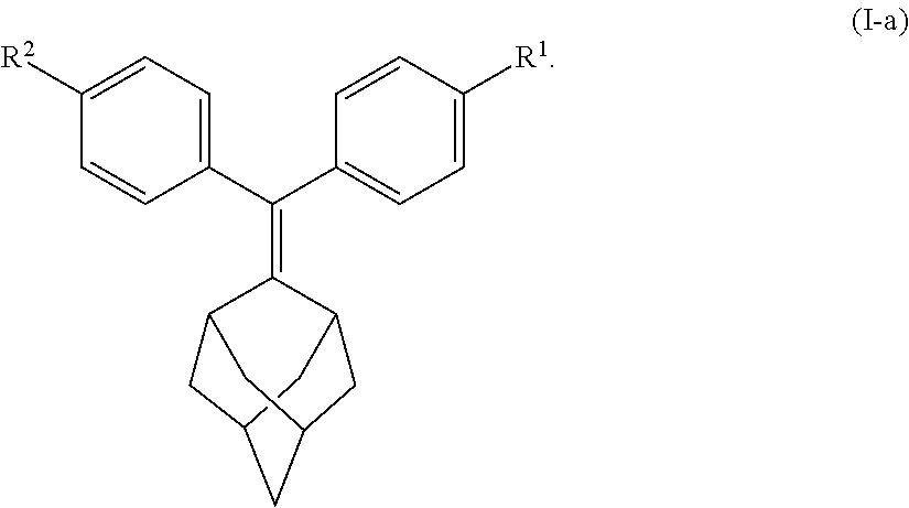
C1(C(C2=CC=C([R1])C=C2)=C2C3CC4CC2CC(C3)C4)=CC=C([R2])C=C1
